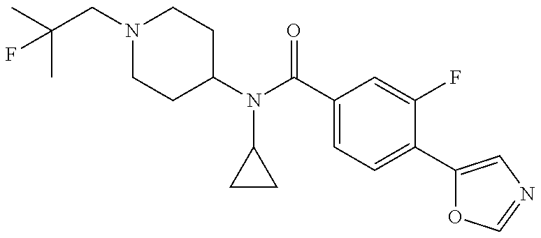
CC(CN1CCC(N(C(C2=CC=C(C3=CN=CO3)C(F)=C2)=O)C2CC2)CC1)(C)F
